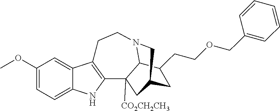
C1(OC)=CC=C2C(=C1)C1=C(N2)C2([CO2CH2CH3])C3N(CC1)CC(C2)CC3CCOCC1=CC=CC=C1
